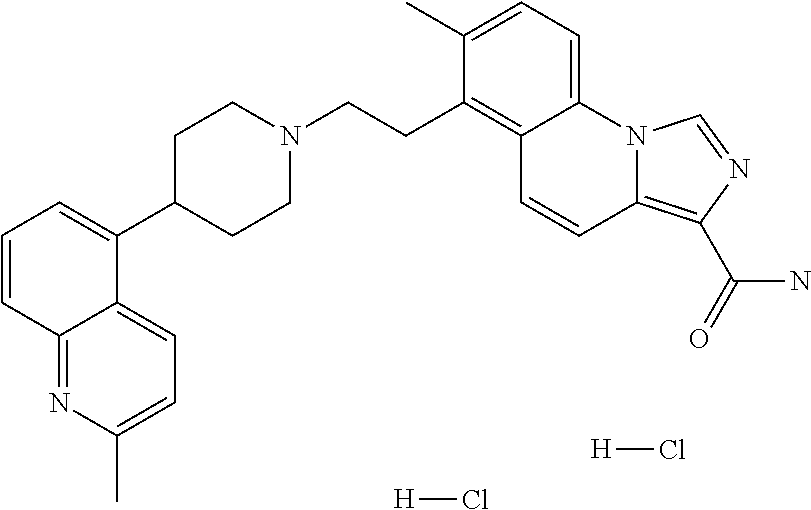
C12=C(C(=O)N)N=CN1C1=CC=C(C)C(CCN3CCC(C4=CC=CC5=NC(C)=CC=C45)CC3)=C1C=C2.[H]Cl.[H]Cl
